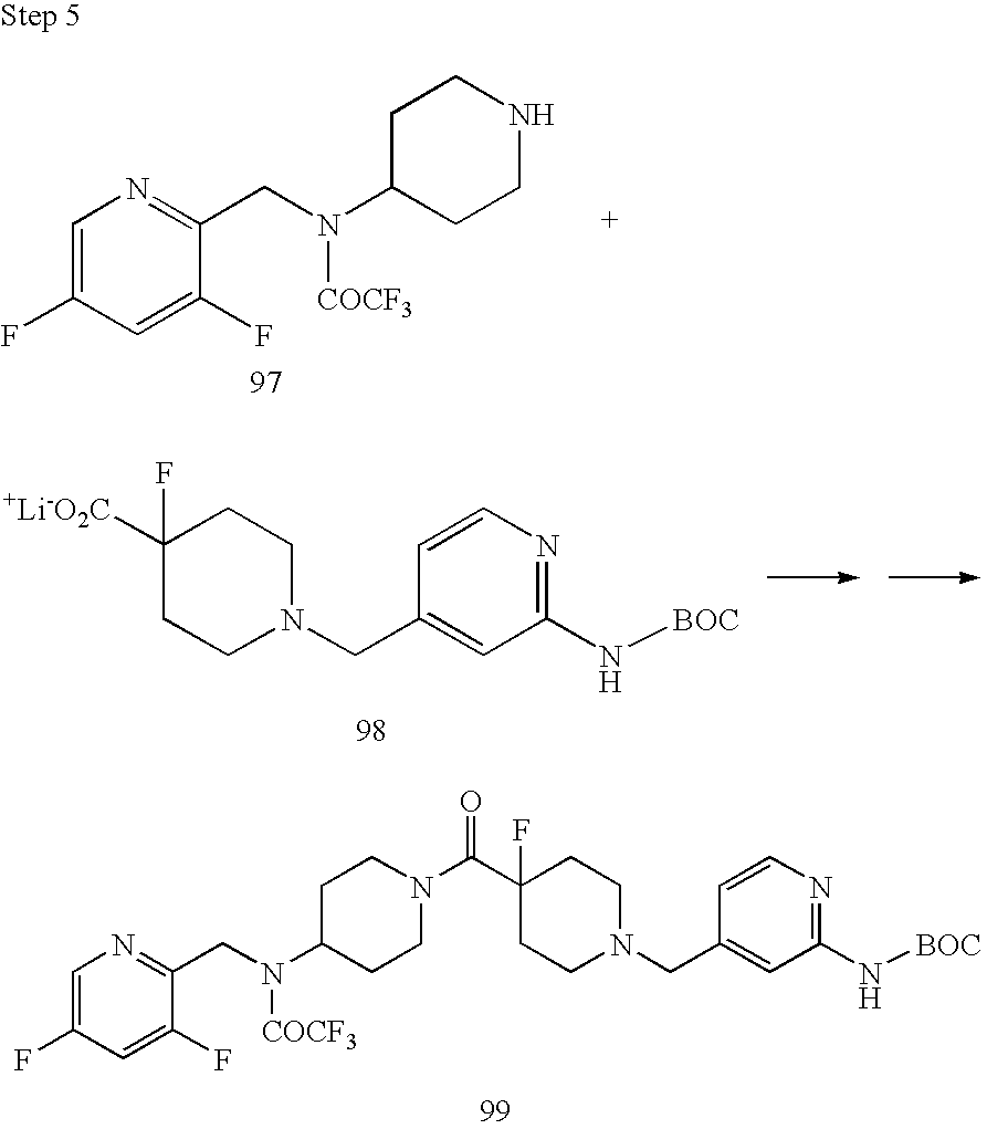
C1=C(F)C=C(F)C(CN(C2CCNCC2)[COCF3])=N1.C1=C(F)C=C(F)C(CN(C2CCN(C(C3(F)CCN(CC4=CC(N[BOC])=NC=C4)CC3)=O)CC2)[COCF3])=N1.[+Li-O2C]C1(F)CCN(CC2=CC(N[BOC])=NC=C2)CC1
